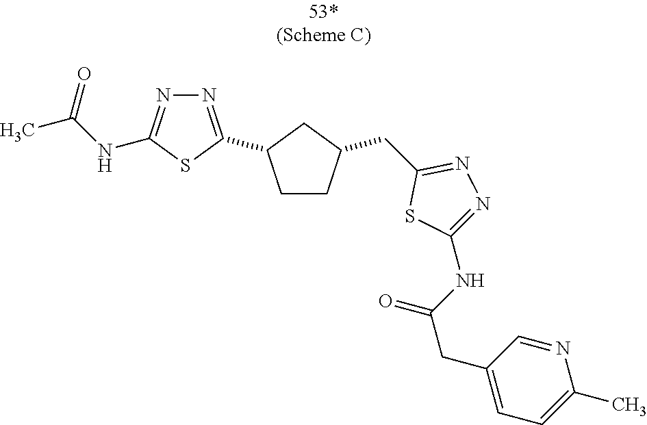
C1CC(CC2=NN=C(NC(CC3=CC=C(C)N=C3)=O)S2)CC1C1=NN=C(NC(=O)C)S1
